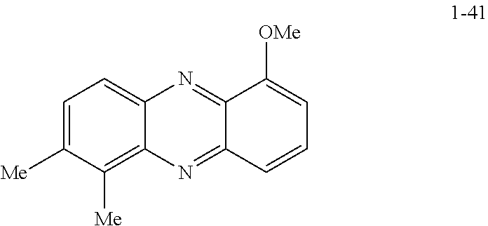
C1=C([Me])C([Me])=C2C(=C1)N=C1C(=N2)C=CC=C1[OMe]
